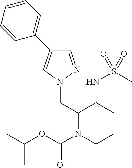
C1(CN2N=CC(C3=CC=CC=C3)=C2)N(C(OC(C)C)=O)CCCC1NS(C)(=O)=O
